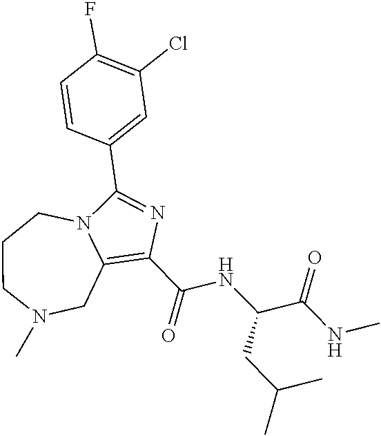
C1(C(NC(CC(C)C)C(=O)NC)=O)=C2CN(C)CCCN2C(C2=CC(Cl)=C(F)C=C2)=N1
